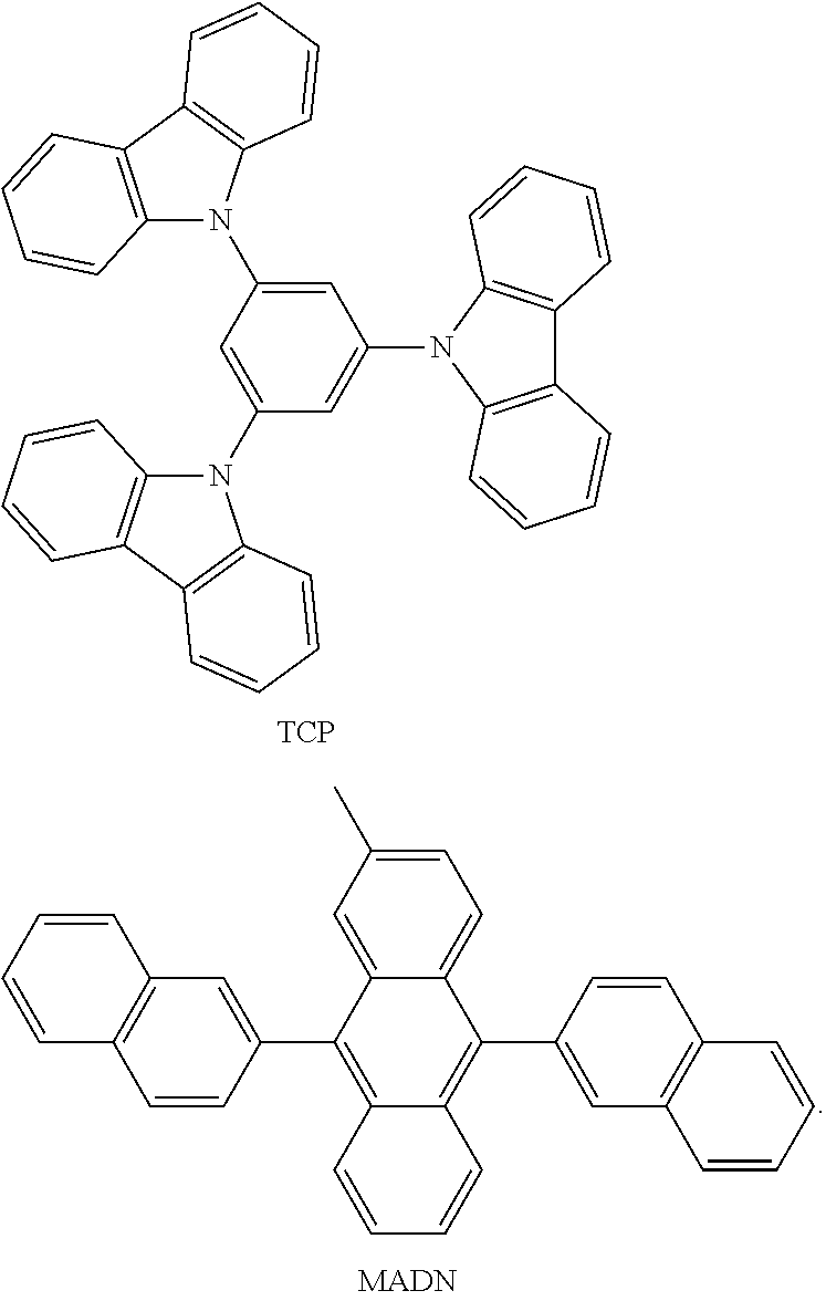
C1(N2C3=C(C4=C2C=CC=C4)C=CC=C3)=CC(N2C3=C(C4=C2C=CC=C4)C=CC=C3)=CC(N2C3=C(C4=C2C=CC=C4)C=CC=C3)=C1.[TCP].C1=C2C(=CC(C)=C1)C(C1=CC3=C(C=C1)C=CC=C3)=C1C(=C2C2=CC3=C(C=C2)C=CC=C3)C=CC=C1
